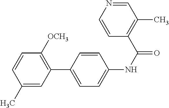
C1(C)=CC(C2=CC=C(NC(=O)C3=C(C)C=NC=C3)C=C2)=C([OCH3])C=C1
